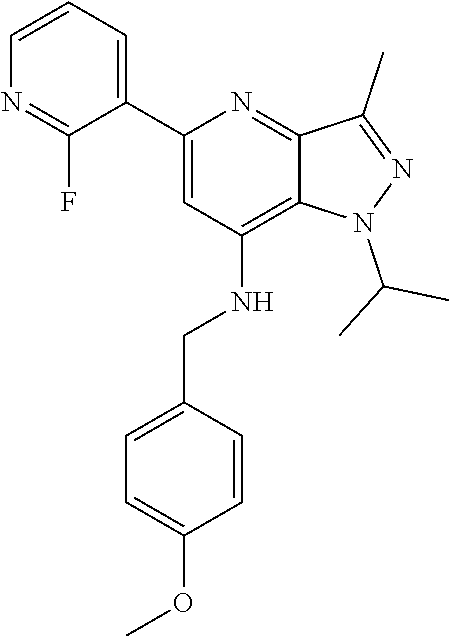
C(C)(C)N1C2=C(NCC3=CC=C(OC)C=C3)C=C(C3=CC=CN=C3F)N=C2C(C)=N1
